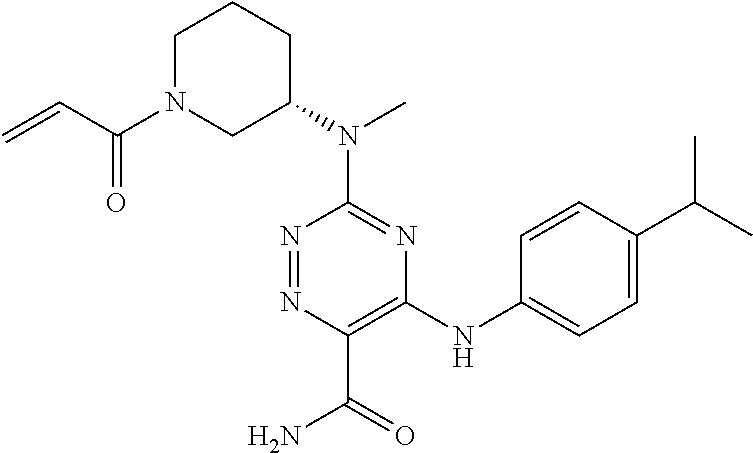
C1(N(C2CCCN(C(C=C)=O)C2)C)=NC(NC2=CC=C(C(C)C)C=C2)=C(C(=O)N)N=N1
